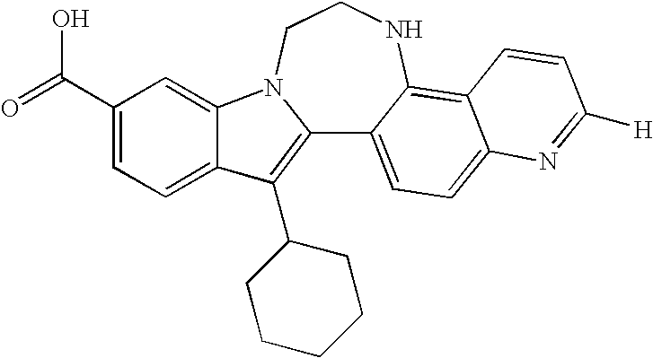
C12=C(C3CCCCC3)C3=CC=C(C(=O)O)C=C3N1CCNC1=C3C(=CC=C21)N=C([H])C=C3
